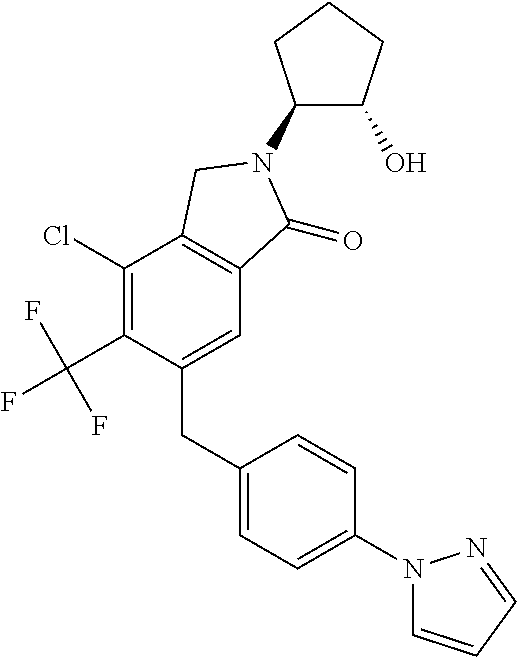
C1(Cl)=C(C(F)(F)F)C(CC2=CC=C(N3C=CC=N3)C=C2)=CC2=C1CN(C1C(O)CCC1)C2=O
